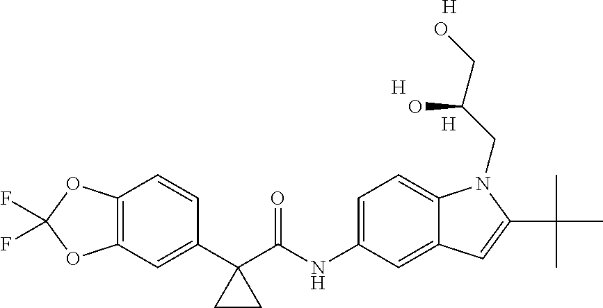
C1(C2(C(NC3=CC=C4C(=C3)C=C(C(C)(C)C)N4CC(CO)O)=O)CC2)=CC2=C(C=C1)OC(F)(F)O2.[H].[H].[H]
